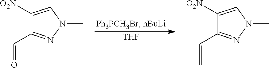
[THF].C1([O2N])=CN(C)N=C1C=O.C1([O2N])=CN(C)N=C1C=C
